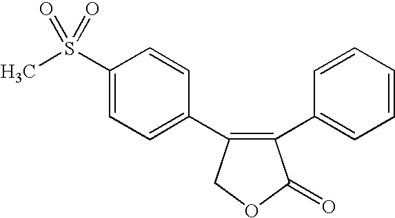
CS(C1=CC=C(C2=C(C3=CC=CC=C3)C(=O)OC2)C=C1)(=O)=O
